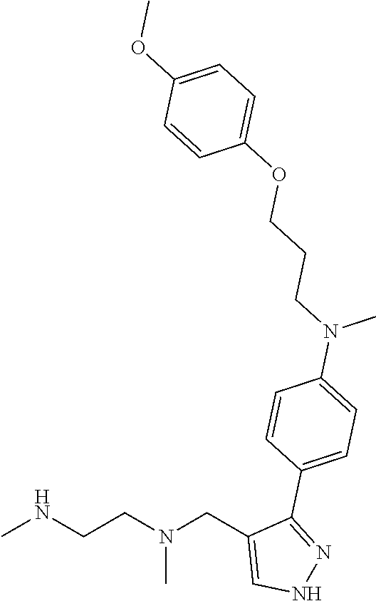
CNCCN(CC1=CNN=C1C1=CC=C(N(CCCOC2=CC=C(OC)C=C2)C)C=C1)C
